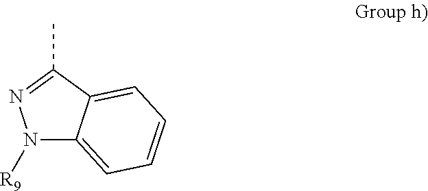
N1([R9])C2=CC=CC=C2C(C)=N1
